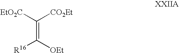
C(=C([OEt])[R16])([EtO2C])[CO2Et]
